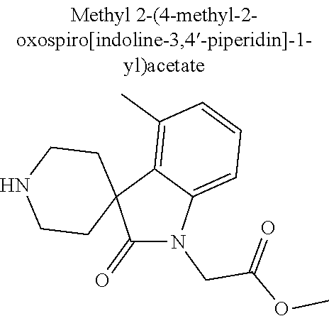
C1(=O)N(CC(OC)=O)C2=CC=CC(C)=C2C12CCNCC2
